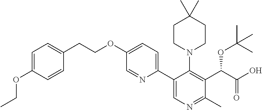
C1CN(C2=C(C(C(O)=O)OC(C)(C)C)C(C)=NC=C2C2=CC=C(OCCC3=CC=C(OCC)C=C3)C=N2)CCC1(C)C
